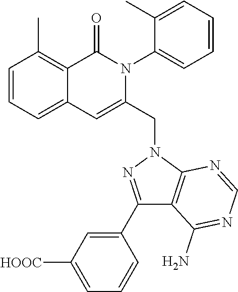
C1=CC=C2C(=C1C)C(=O)N(C1=CC=CC=C1C)C(CN1C3=C(C(N)=NC=N3)C(C3=CC([HOOC])=CC=C3)=N1)=C2
